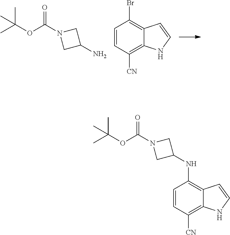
C1=CC([CN])=C2C(=C1NC1CN(C(OC(C)(C)C)=O)C1)C=CN2.NC1CN(C(OC(C)(C)C)=O)C1.C1=CC([CN])=C2C(=C1Br)C=CN2
